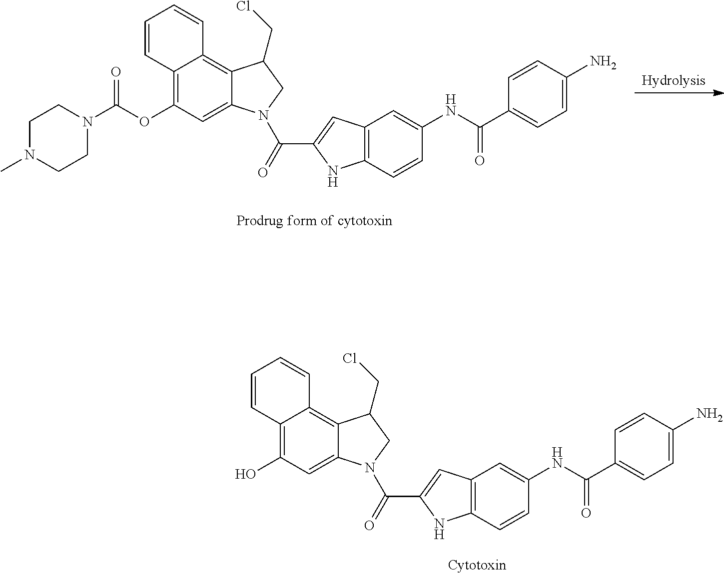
C1N(C)CCN(C(OC2=C3C(=C4C(=C2)N(C(=O)C2=CC5=C(N2)C=CC(NC(C2=CC=C(N)C=C2)=O)=C5)CC4CCl)C=CC=C3)=O)C1.OC1=C2C(=C3C(=C1)N(C(=O)C1=CC4=C(N1)C=CC(NC(C1=CC=C(N)C=C1)=O)=C4)CC3CCl)C=CC=C2
